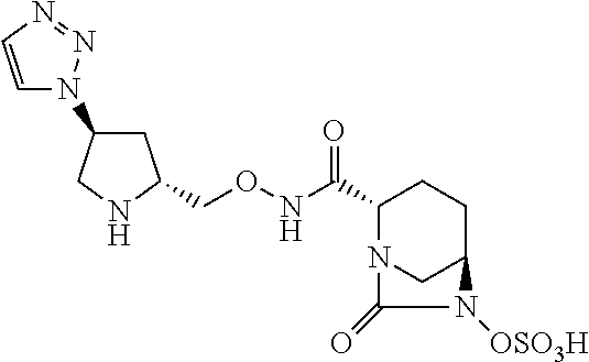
C1C(CONC(C2N3CC(CC2)N([OSO3H])C3=O)=O)NCC1N1C=CN=N1
